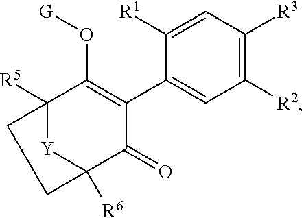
C1([R1])=CC([R3])=C([R2])C=C1C1=C(O[G])C2([R5])CCC([R6])(C1=O)[Y]2
